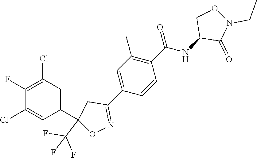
C1(F)=C(Cl)C=C(C2(C(F)(F)F)ON=C(C3=CC(C)=C(C(NC4C(=O)N(CC)OC4)=O)C=C3)C2)C=C1Cl
